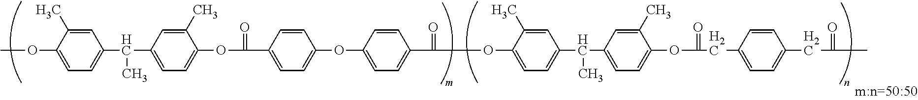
COC1=CC=C(C(C2=CC=C(OC(=O)C3=CC=C(OC4=CC=C(C(=O)OC5=CC=C(C(C6=CC=C(OC(=O)CC7=CC=C(CC(=O)C)C=C7)C(C)=C6)C)C=C5C)C=C4)C=C3)C(C)=C2)C)C=C1C
